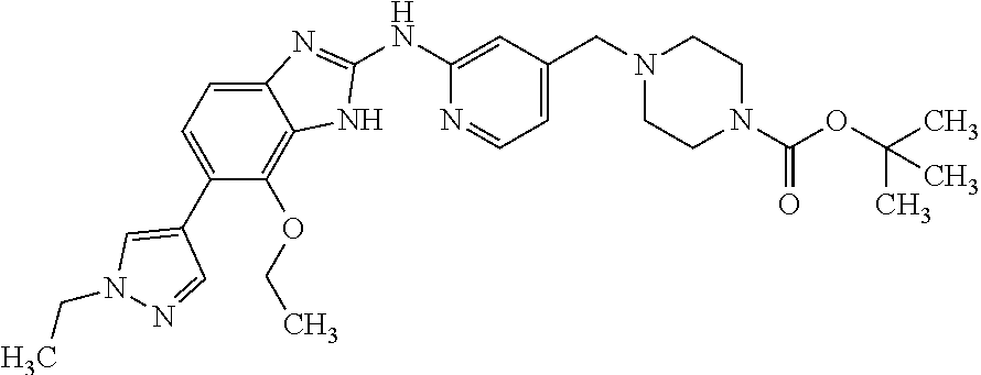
C1(NC2=CC(CN3CCN(C(OC(C)(C)C)=O)CC3)=CC=N2)=NC2=CC=C(C3=CN(CC)N=C3)C(OCC)=C2N1
